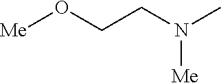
[Me]OCCN(C)[Me]
